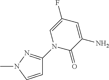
C1(N2C(=O)C(N)=CC(F)=C2)=NN(C)C=C1
